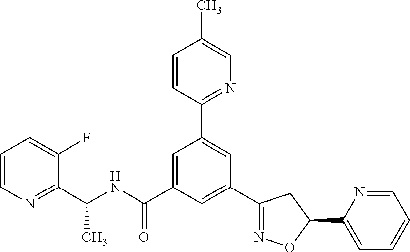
C1(C2=NOC(C3=CC=CC=N3)C2)=CC(C(NC(C2=NC=CC=C2F)C)=O)=CC(C2=NC=C(C)C=C2)=C1
